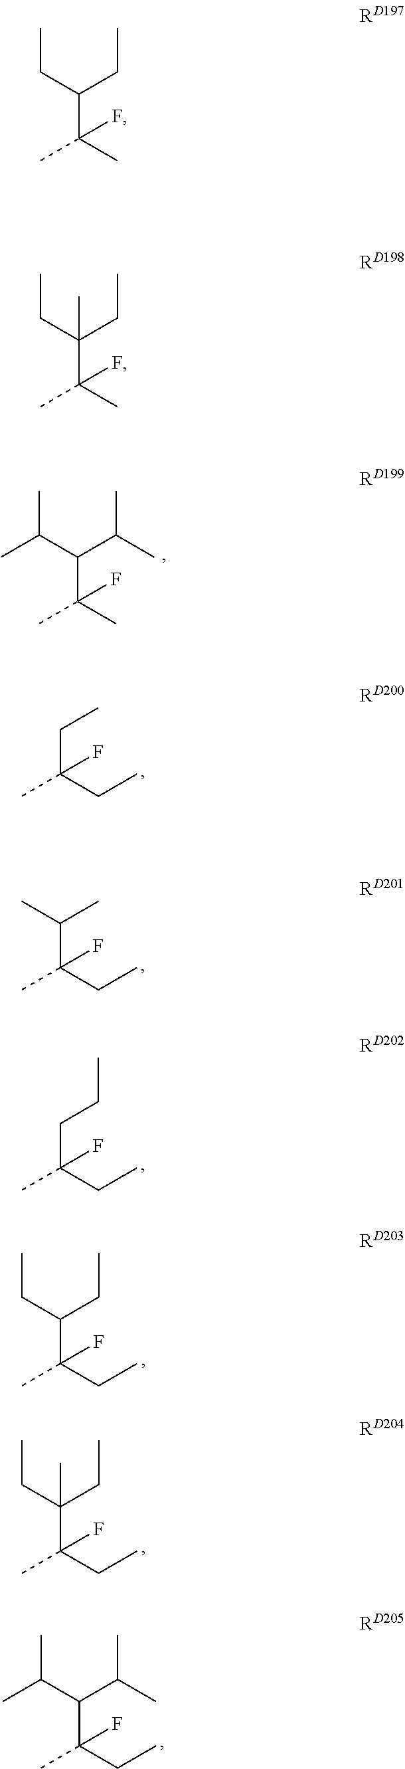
C(C(C)(C)F)(CC)CC.C(C(C)(C)F)(CC)(CC)C.C(C(C)(C)F)(C(C)C)C(C)C.C(C(CC)(C)F)C.C(C(CC)(C)F)(C)C.C(C(CC)(C)F)CC.C(C(CC)(C)F)(CC)CC.C(C(CC)(C)F)(CC)(CC)C.C(C(CC)(C)F)(C(C)C)C(C)C
